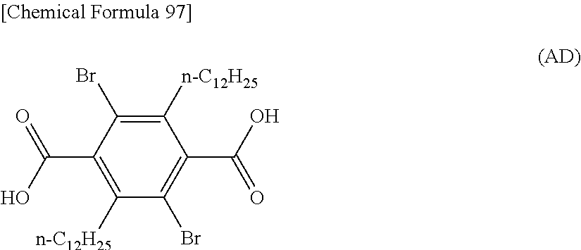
C1([n-C12H25])=C(Br)C(C(=O)O)=C([n-C12H25])C(Br)=C1C(=O)O
